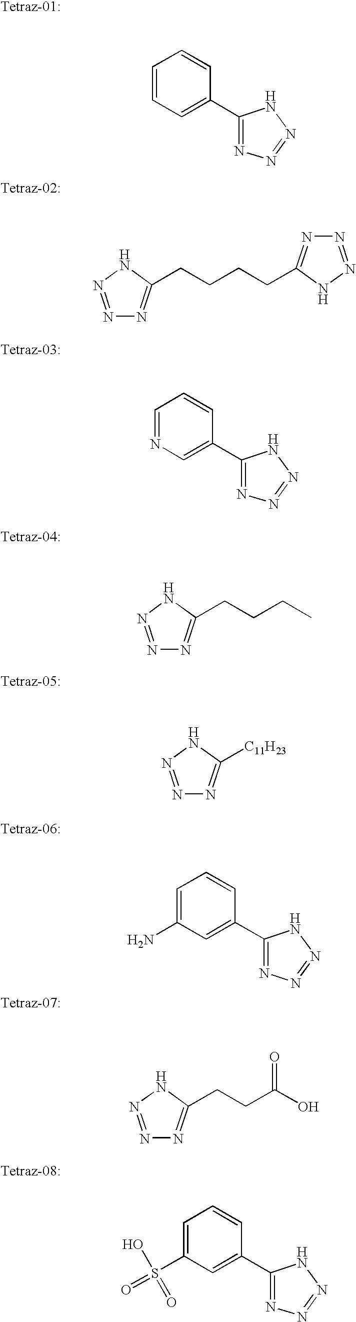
C1=CC=C(C2=NN=NN2)C=C1.N1=NNC(CCCCC2=NN=NN2)=N1.C1=NC=C(C2=NN=NN2)C=C1.N1=NNC(CCCC)=N1.N1=NNC([C11H23])=N1.C1=C(N)C=C(C2=NN=NN2)C=C1.N1=NNC(CCC(O)=O)=N1.C1=C(S(=O)(O)=O)C=C(C2=NN=NN2)C=C1
